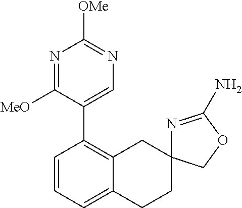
C1=CC=C2C(=C1C1=CN=C([OMe])N=C1[MeO])CC1(CC2)N=C(N)OC1
